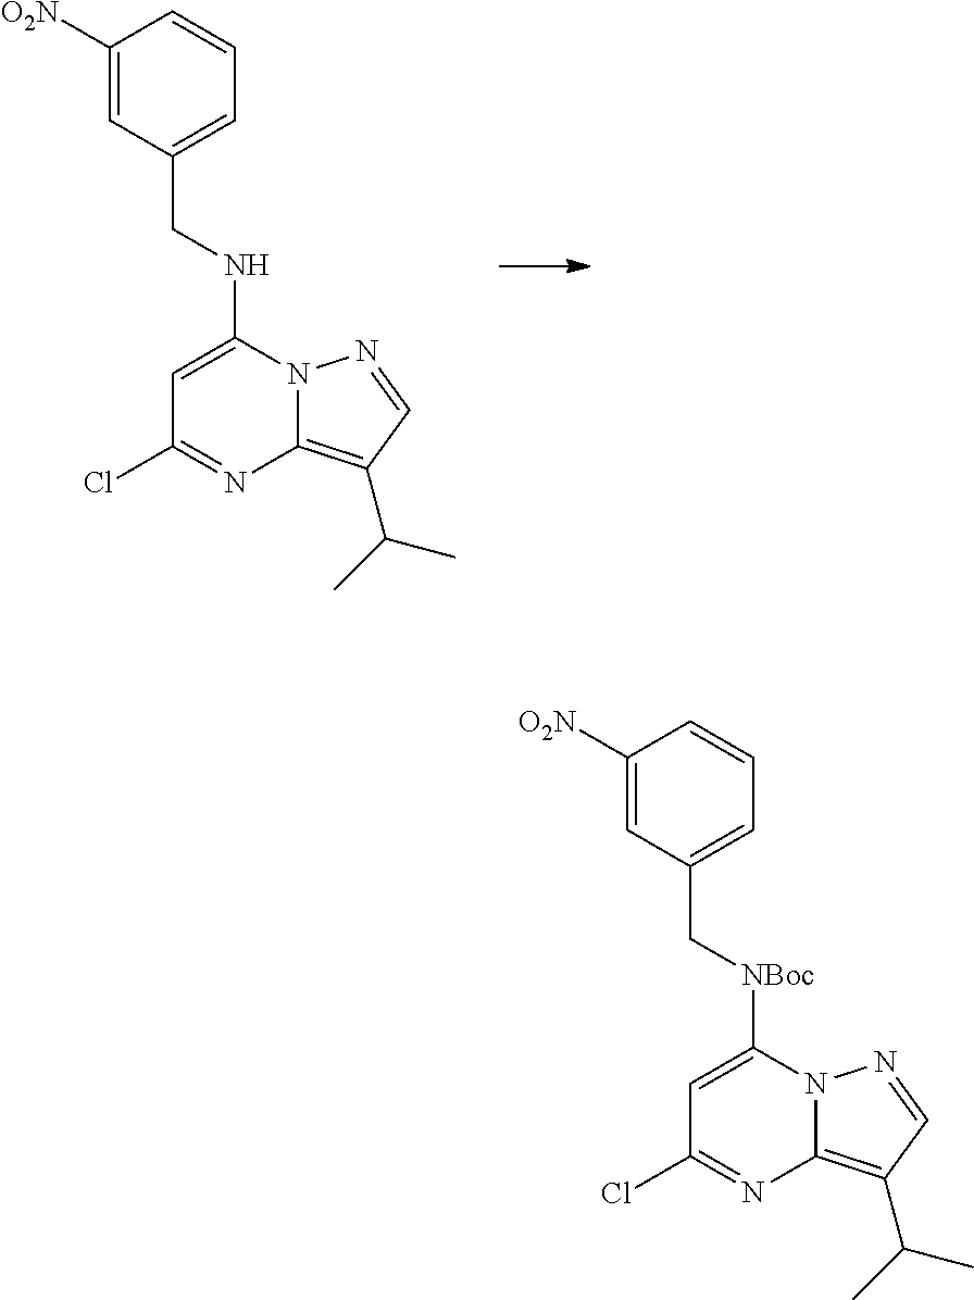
C1([O2N])=CC(CNC2=CC(Cl)=NC3=C(C(C)C)C=NN23)=CC=C1.C1([O2N])=CC(C[NBoc]C2=CC(Cl)=NC3=C(C(C)C)C=NN23)=CC=C1
